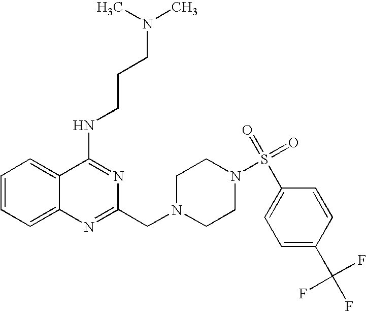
C1=CC=C2C(=C1)C(NCCCN(C)C)=NC(CN1CCN(S(=O)(=O)C3=CC=C(C(F)(F)F)C=C3)CC1)=N2
